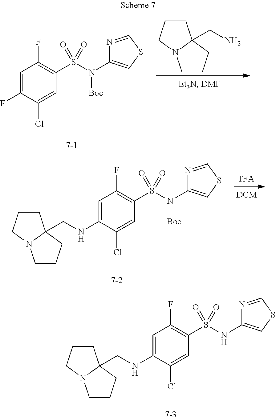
[Boc]N(S(C1=C(F)C=C(F)C(Cl)=C1)(=O)=O)C1=CSC=N1.C1CCC2(CN)N1CCC2.C1CCC2(CNC3=CC(F)=C(S(N([Boc])C4=CSC=N4)(=O)=O)C=C3Cl)N1CCC2.C1CCC2(CNC3=CC(F)=C(S(NC4=CSC=N4)(=O)=O)C=C3Cl)N1CCC2
